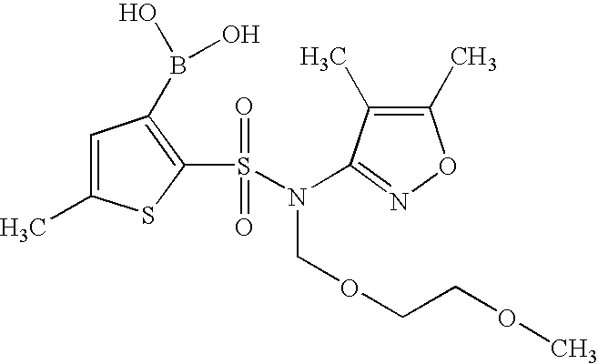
C1(C)=C(C)ON=C1N(S(C1=C(B(O)O)C=C(C)S1)(=O)=O)COCCOC
